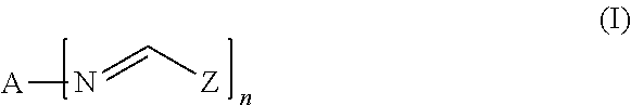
N(=C[Z])[A]
